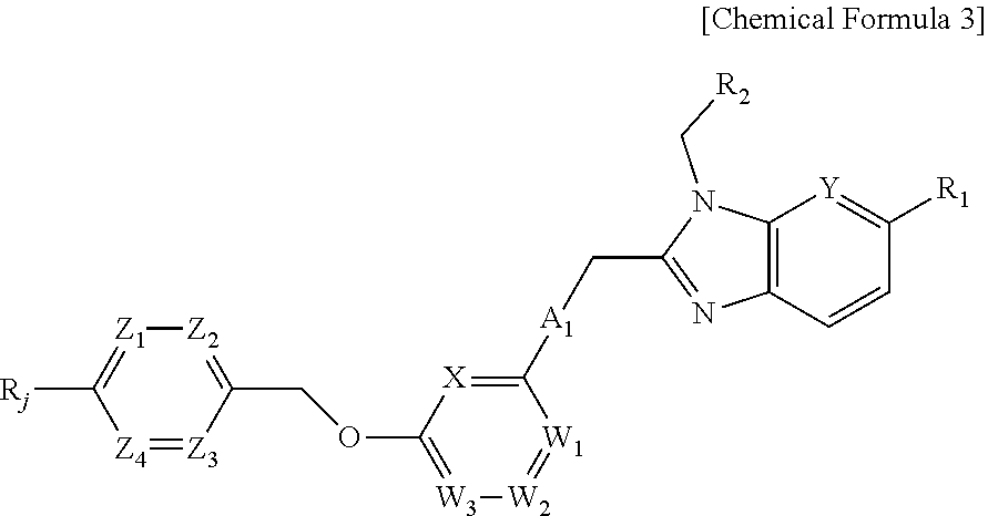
[Z4]1=[Z3]C(COC2=[W3][W2]=[W1]C([A1]CC3=NC4=C(N3C[R2])[Y]=C([R1])C=C4)=[X]2)=[Z2][Z1]=C1[Rj]
